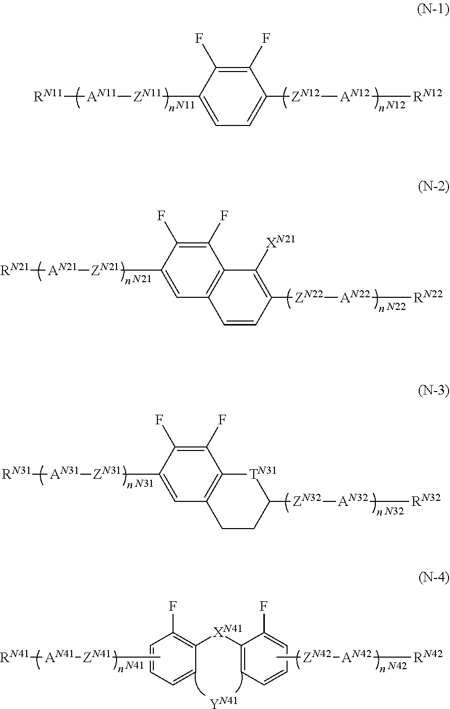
C1([ZN11][AN11][RN11])=CC=C([ZN12][AN12][RN12])C(F)=C1F.[N12].[N11].C1([ZN21][AN21][RN21])=CC2=C(C(F)=C1F)C([XN21])=C([ZN22][AN22][RN22])C=C2.[N21].[N22].C1([ZN31][AN31][RN31])=CC2=C(C(F)=C1F)[TN31]C([ZN32][AN32][RN32])CC2.[N31].[N32].[RN41][AN41][ZN41]C.[RN42][AN42][ZN42]C.C1=CC=CC([XN41]C2=CC=CC=C2F)=C1F.[YN41].[N41].[N42]
